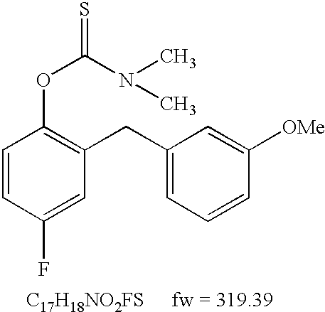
C1=CC(F)=CC(CC2=CC=CC([OMe])=C2)=C1OC(=S)N(C)C.[C17H18NO2FS].[fw = 319.39]
